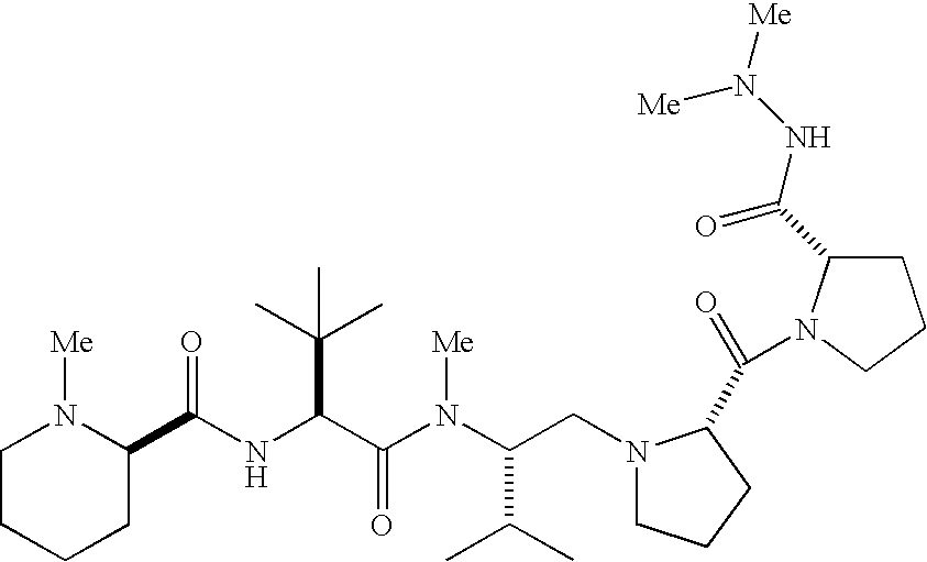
N(C(C(N(C(C(C)C)CN1CCCC1C(=O)N1C(C(NN([Me])[Me])=O)CCC1)[Me])=O)C(C)(C)C)C(=O)C1N([Me])CCCC1
